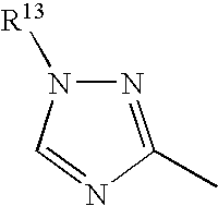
N1=C(C)N=CN1[R13]
